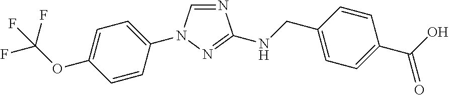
C1=C(OC(F)(F)F)C=CC(N2C=NC(NCC3=CC=C(C(O)=O)C=C3)=N2)=C1
